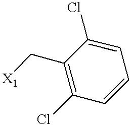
C1(Cl)=C(C[X1])C(Cl)=CC=C1
